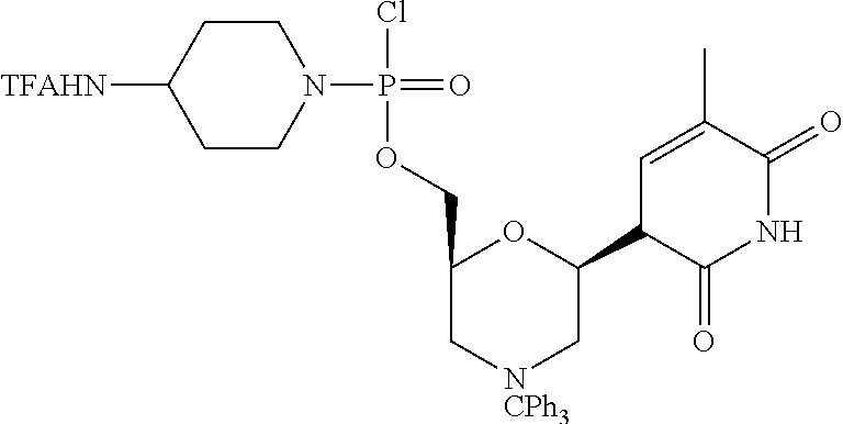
C1CC([TFAHN])CCN1P(=O)(Cl)OCC1C[NCPh3]CC(C2C(=O)NC(=O)C(C)=C2)O1
